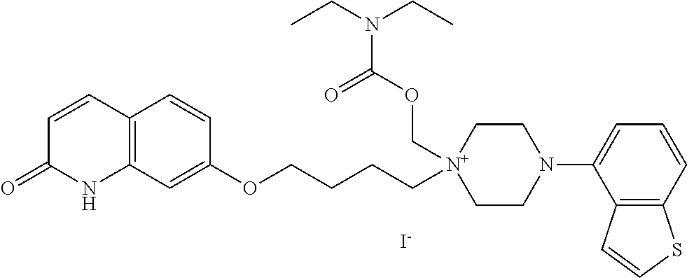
[I-].C12=C(C=C(OCCCC[N+]3(COC(N(CC)CC)=O)CCN(C4=CC=CC5=C4C=CS5)CC3)C=C1)NC(=O)C=C2
